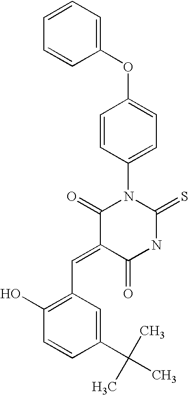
C1(OC2=CC=C(N3C(=O)C(=CC4=C(O)C=CC(C(C)(C)C)=C4)C(=O)NC3=S)C=C2)=CC=CC=C1
